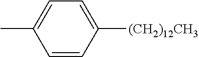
C1=CC([(CH2)12CH3])=CC=C1C
